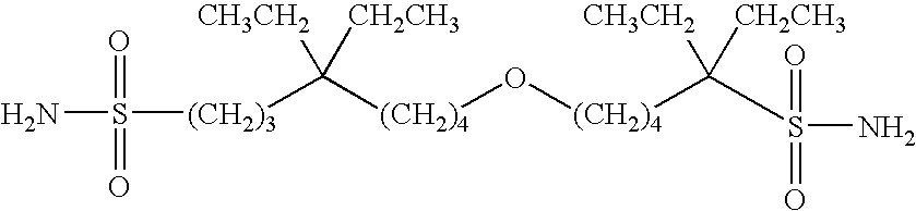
[(CH2)4](O[(CH2)4]C([CH3CH2])([CH2CH3])S(N)(=O)=O)C([CH3CH2])([CH2CH3])[(CH2)3]S(N)(=O)=O
